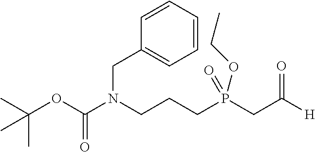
CC(OC(N(CCCP(CC([H])=O)(=O)OCC)CC1=CC=CC=C1)=O)(C)C
